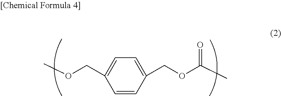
C1=CC(COC(C)=O)=CC=C1COC
